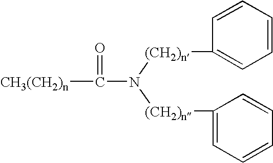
[CH3(CH2)n]C(=O)N([(CH2)n]C1=CC=CC=C1)[(CH2)n]C1=CC=CC=C1
